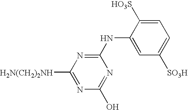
C1=C([HO3S])C(NC2=NC([H2N(CH2)2NH])=NC(O)=N2)=CC([SO3H])=C1
